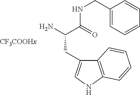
C1(CNC(C(N)CC2=CNC3=C2C=CC=C3)=O)=CC=CC=C1
